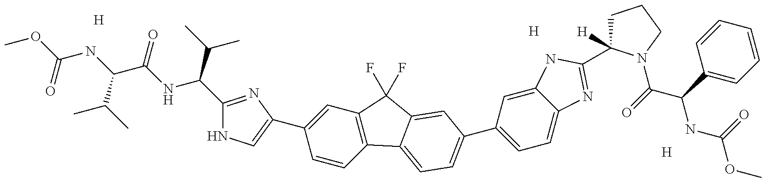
[H].[H].COC(=O)NC(C(C)C)C(=O)NC(C(C)C)C1=NC(C2=CC3=C(C=C2)C2=CC=C(C4=CC=C5C(=C4)NC(C4([H])CCCN4C(=O)C(C4=CC=CC=C4)NC(=O)OC)=N5)C=C2C3(F)F)=CN1.[H]
